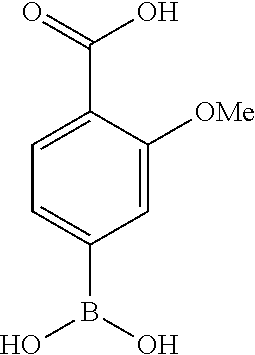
C1(B(O)O)=CC=C(C(=O)O)C([OMe])=C1
